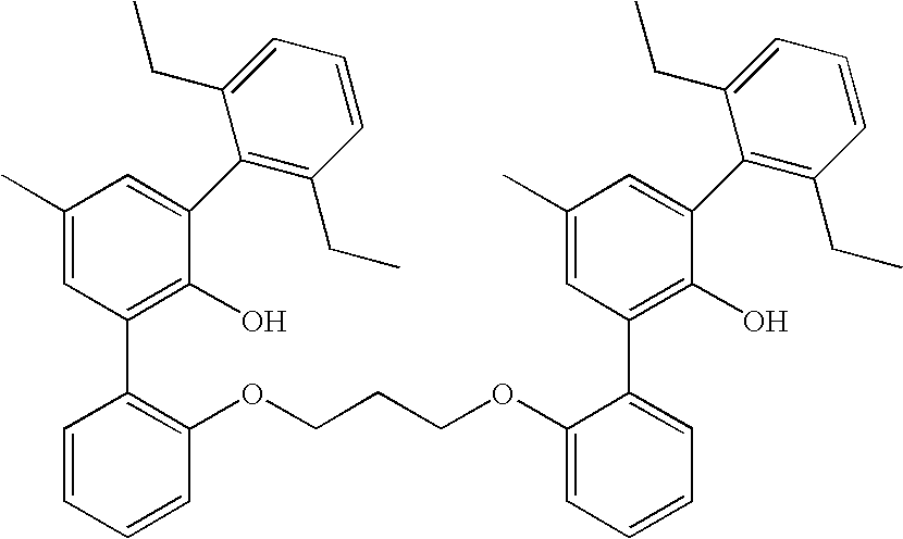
C1(C)=CC(C2=C(OCCCOC3=CC=CC=C3C3=C(O)C(C4=C(CC)C=CC=C4CC)=CC(C)=C3)C=CC=C2)=C(O)C(C2=C(CC)C=CC=C2CC)=C1
